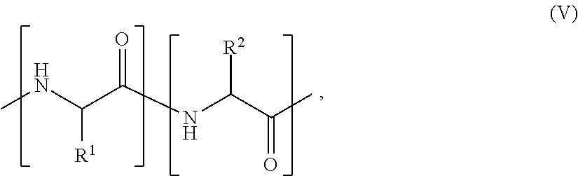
CNC([R1])C(NC([R2])C(=O)C)=O
